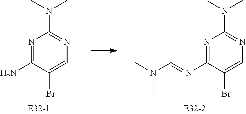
N1=C(N=CN(C)C)C(Br)=CN=C1N(C)C.N1=C(N)C(Br)=CN=C1N(C)C
